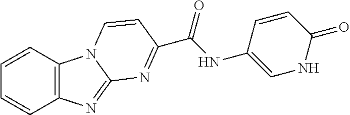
C1=CC2=C(C=C1)N=C1N2C=CC(C(=O)NC2=CNC(=O)C=C2)=N1
